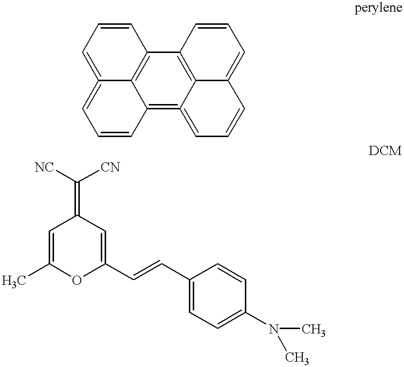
C1=CC=C2=CC=CC3=C4=CC=CC5=CC=CC(=C45)C1=C23.[NC]C([CN])=C1C=C(C)OC(C=CC2=CC=C(N(C)C)C=C2)=C1
